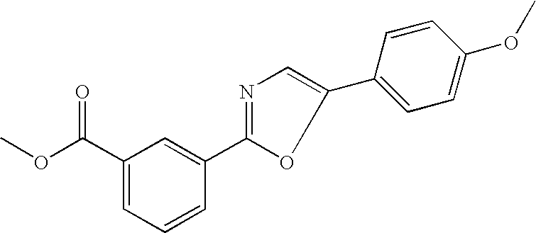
C1(C(OC)=O)=CC=CC(C2=NC=C(C3=CC=C(OC)C=C3)O2)=C1
